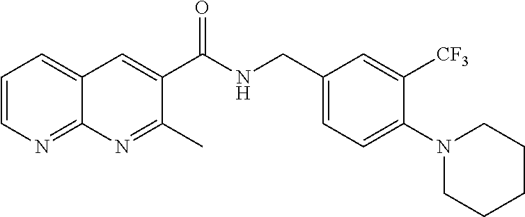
C1=CN=C2C(=C1)C=C(C(NCC1=CC=C(N3CCCCC3)C([CF3])=C1)=O)C(C)=N2
